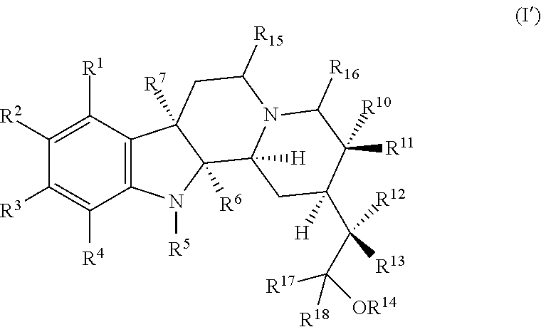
C1([R2])=C([R1])C2=C(C([R4])=C1[R3])N([R5])C1([R6])C2([R7])CC([R15])N2C1([H])CC([H])(C(C([R17])([R18])[OR14])([R12])[R13])C([R10])([R11])C2[R16]
